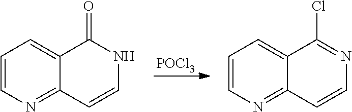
[POCl3].C1=CN=C2C(=C1)C(=O)NC=C2.C1=CN=C2C(=C1)C(Cl)=NC=C2
